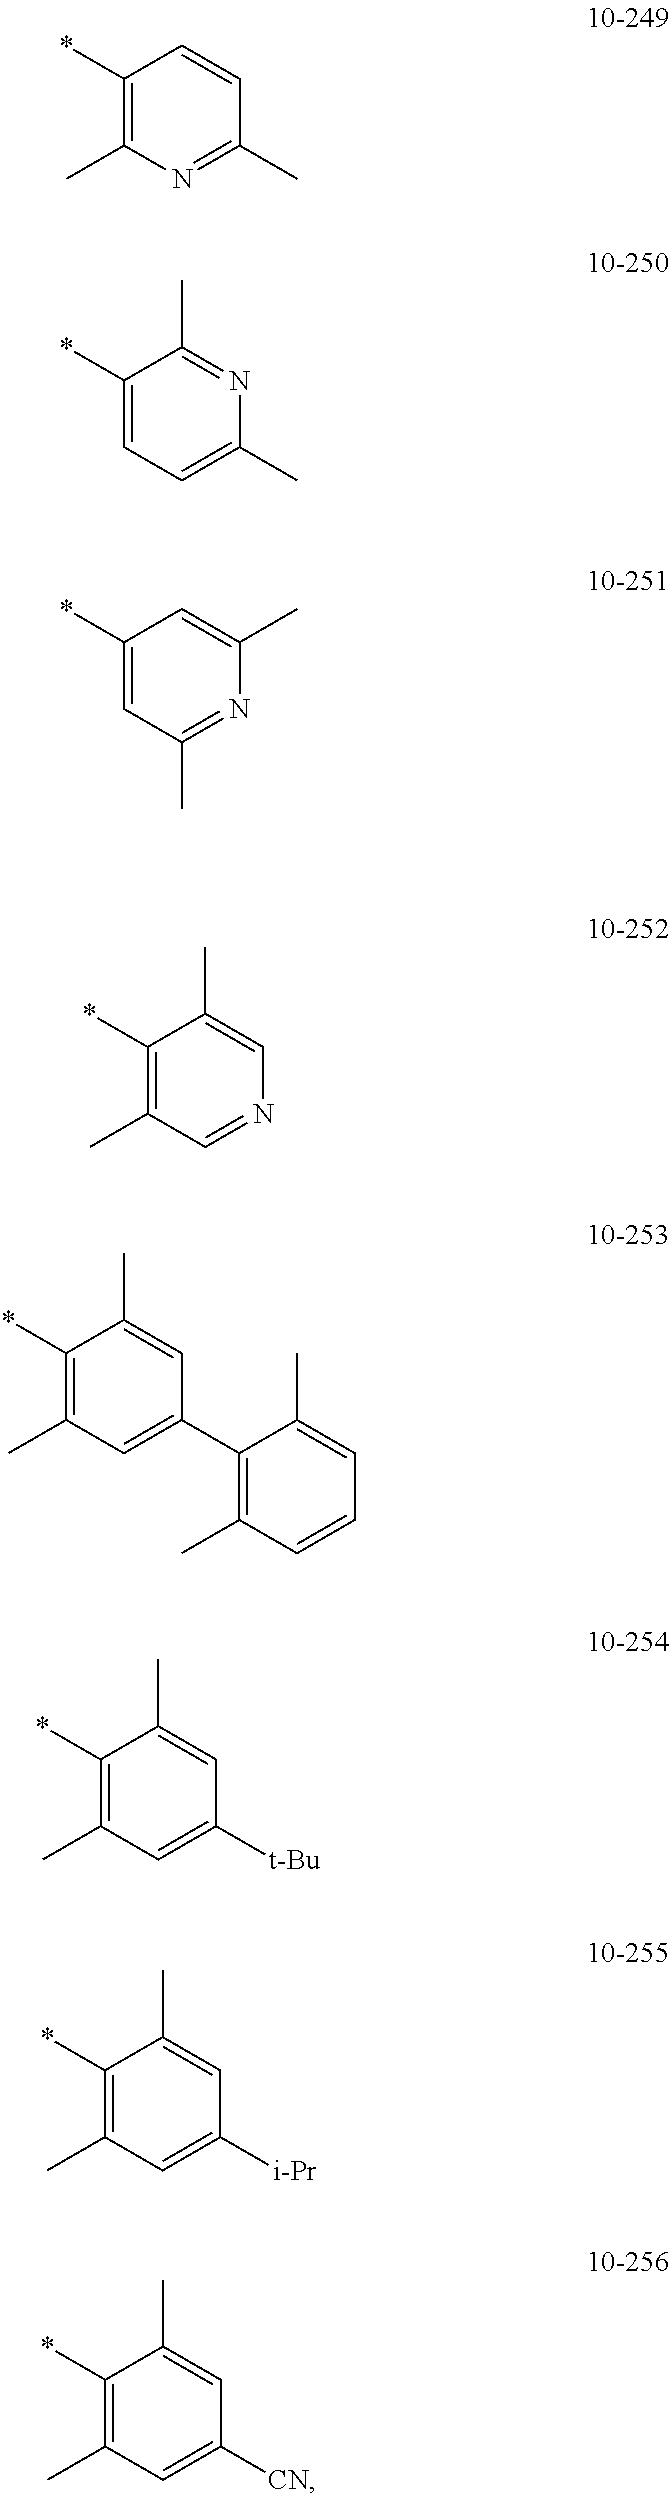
C1(*)=C(C)N=C(C)C=C1.C1(*)=CC=C(C)N=C1C.C1(*)=CC(C)=NC(C)=C1.C1(*)=C(C)C=NC=C1C.C1(*)=C(C)C=C(C2=C(C)C=CC=C2C)C=C1C.C1(*)=C(C)C=C([t-Bu])C=C1C.C1(*)=C(C)C=C([i-Pr])C=C1C.C1(*)=C(C)C=C([CN])C=C1C
